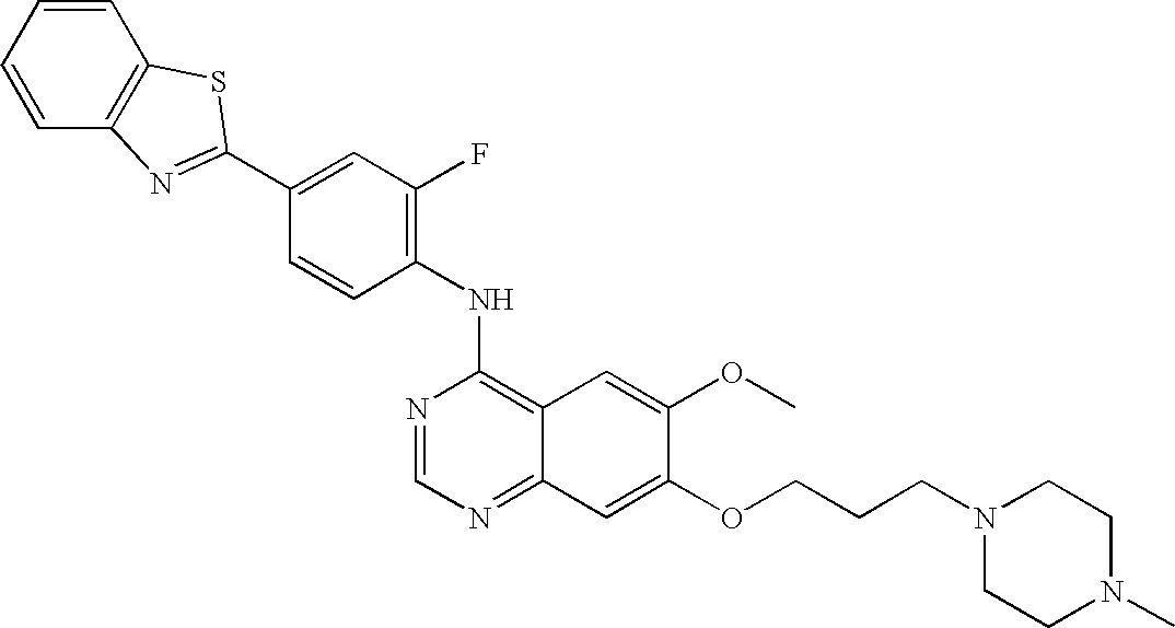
C1=CC=CC2=C1SC(C1=CC(F)=C(NC3=C4C(=NC=N3)C=C(OCCCN3CCN(C)CC3)C(OC)=C4)C=C1)=N2
